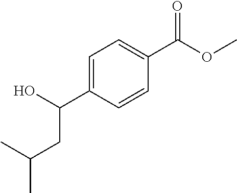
C1=C(C(CC(C)C)O)C=CC(C(=O)OC)=C1
